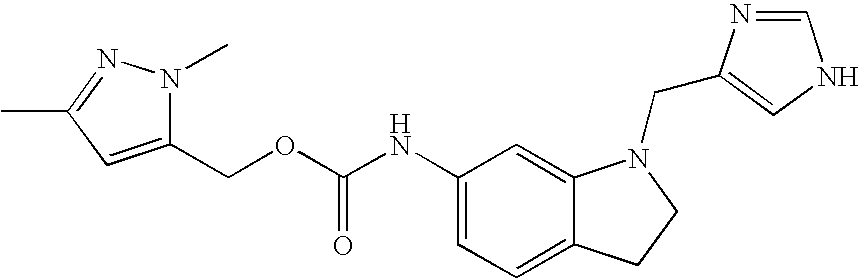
C1(NC(OCC2=CC(C)=NN2C)=O)=CC=C2C(=C1)N(CC1=CNC=N1)CC2
